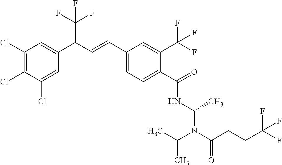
C1(Cl)=C(Cl)C(Cl)=CC(C(C=CC2=CC=C(C(=O)NC(N(C(CCC(F)(F)F)=O)C(C)C)C)C(C(F)(F)F)=C2)C(F)(F)F)=C1
